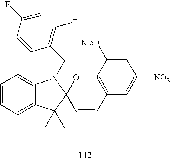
C1=CC(F)=CC(F)=C1CN1C2=CC=CC=C2C(C)(C)C12C=CC1=C(O2)C([MeO])=CC([NO2])=C1
